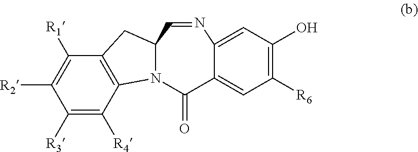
OC1=C([R6])C=C2C(=C1)N=CC1N(C2=O)C2=C(C([R1])=C([R2])C([R3])=C2[R4])C1
